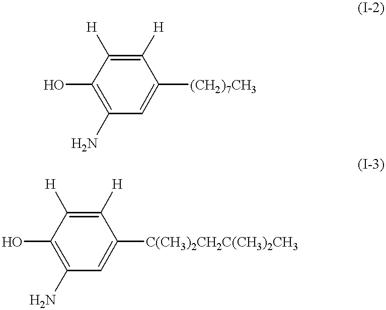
C1(O)=C(N)C=C([(CH2)7CH3])C([H])=C1[H].C1(O)=C(N)C=C([C(CH3)2CH2C(CH3)2CH3])C([H])=C1[H]
